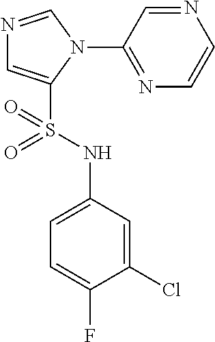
N1=CN(C2=NC=CN=C2)C(S(NC2=CC=C(F)C(Cl)=C2)(=O)=O)=C1
